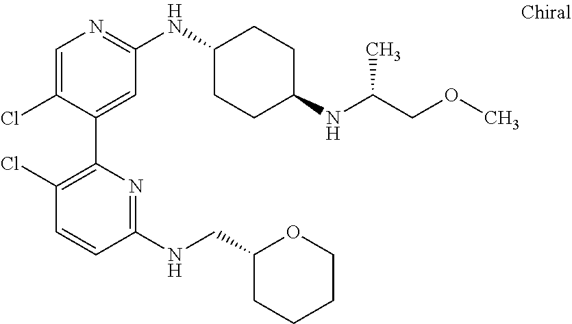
C1=C(Cl)C(C2=C(Cl)C=CC(NCC3CCCCO3)=N2)=CC(NC2CCC(NC(COC)C)CC2)=N1
